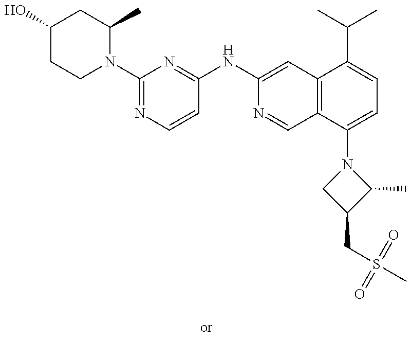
N1(C2=NC=CC(NC3=CC4=C(C=N3)C(N3CC(CS(C)(=O)=O)C3C)=CC=C4C(C)C)=N2)C(C)CC(O)CC1
